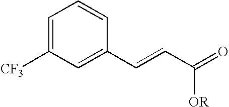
C1=C([CF3])C=C(C=CC(=O)[OR])C=C1
